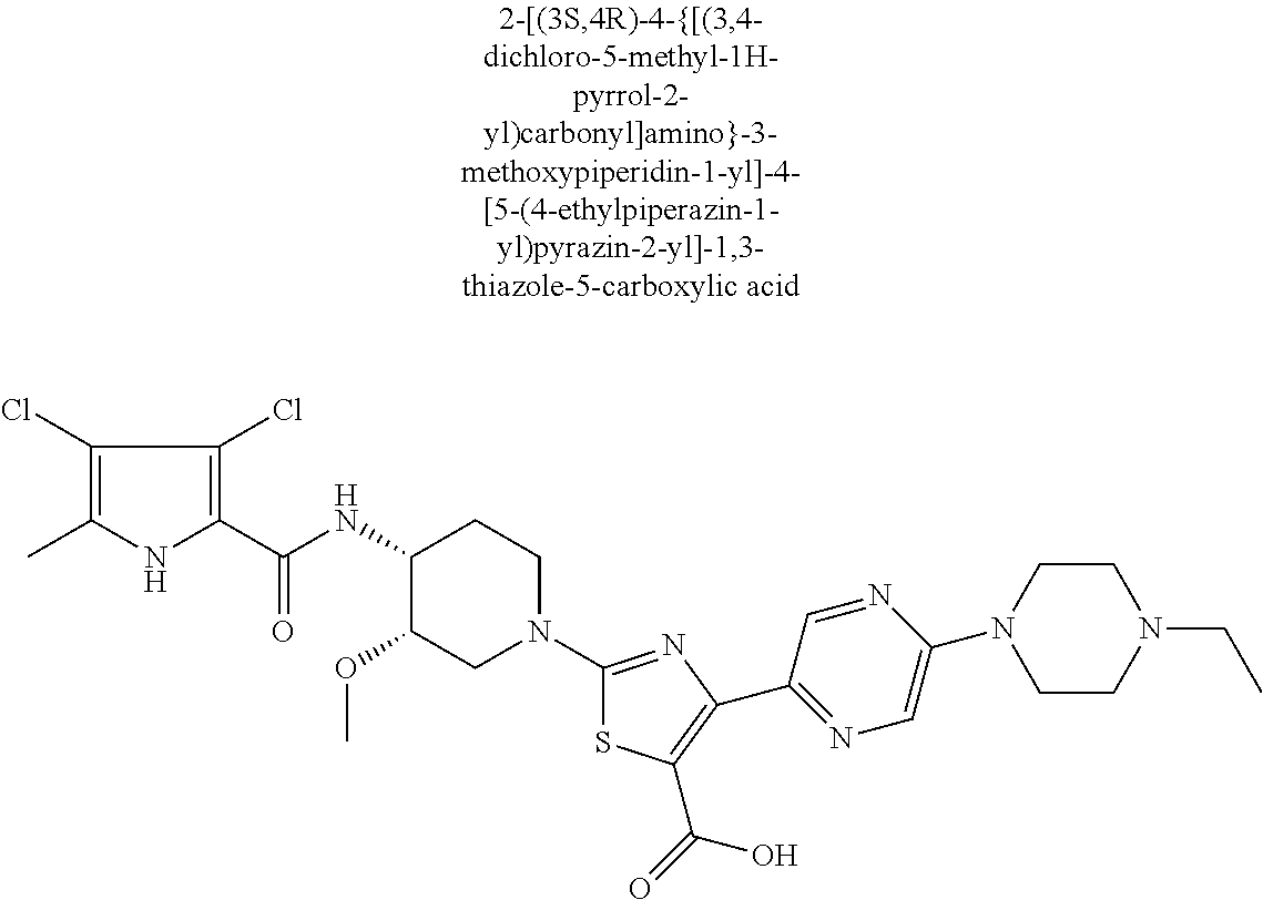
C1(Cl)=C(C)NC(C(NC2C(OC)CN(C3=NC(C4=NC=C(N5CCN(CC)CC5)N=C4)=C(C(=O)O)S3)CC2)=O)=C1Cl
